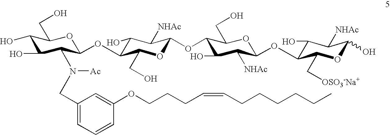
C1(O)C(O)C(N(CC2=CC=CC(OCCCC=CCCCCCC)=C2)[Ac])C(OC2C(O)C([NHAc])C(OC3C(O)C([NHAc])C(OC4C(O)C([NHAc])C(O)OC4C[OSO3-Na+])OC3CO)OC2CO)OC1CO
